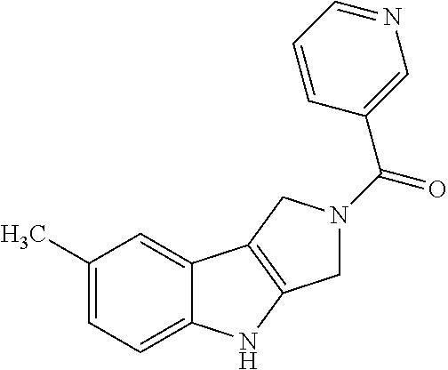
C1(C)=CC=C2C(=C1)C1=C(N2)CN(C(C2=CN=CC=C2)=O)C1
